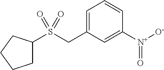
C1=C(CS(=O)(=O)C2CCCC2)C=C([N+]([O-])=O)C=C1
